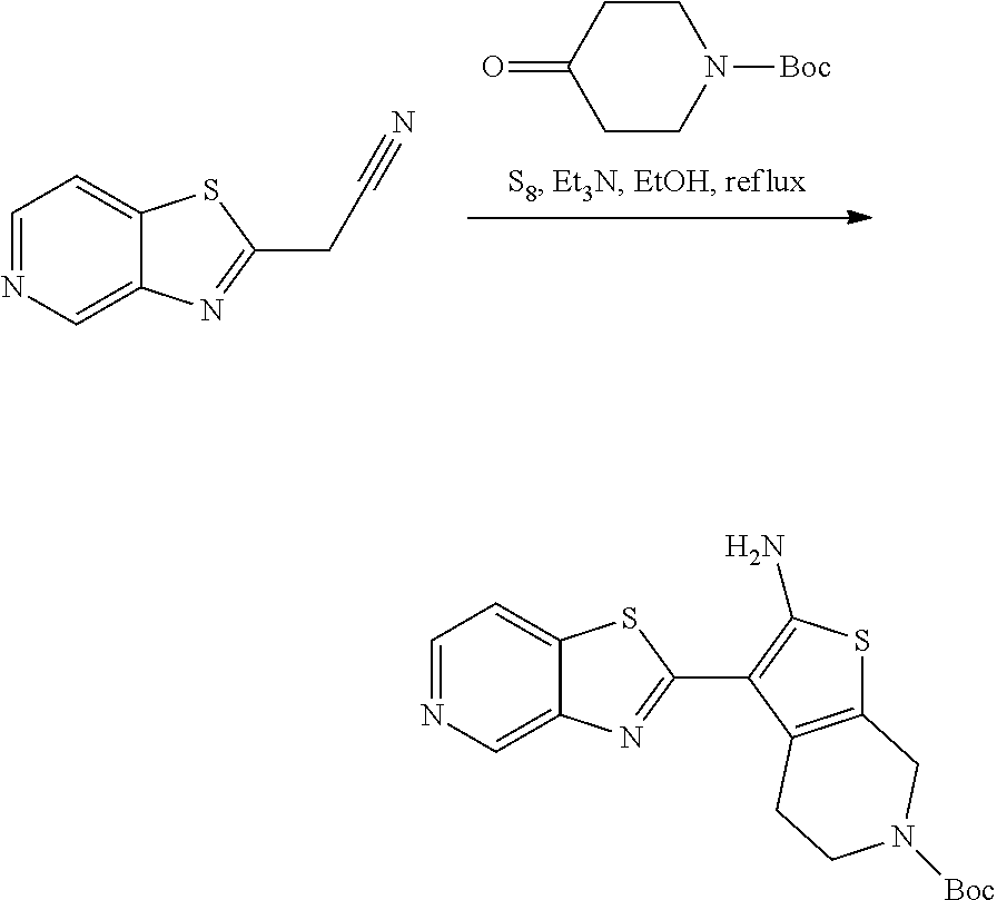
C1CN([Boc])CCC1=O.C1=NC=C2C(=C1)SC(CC#N)=N2.C1=NC=C2C(=C1)SC(C1=C(N)SC3=C1CCN([Boc])C3)=N2
